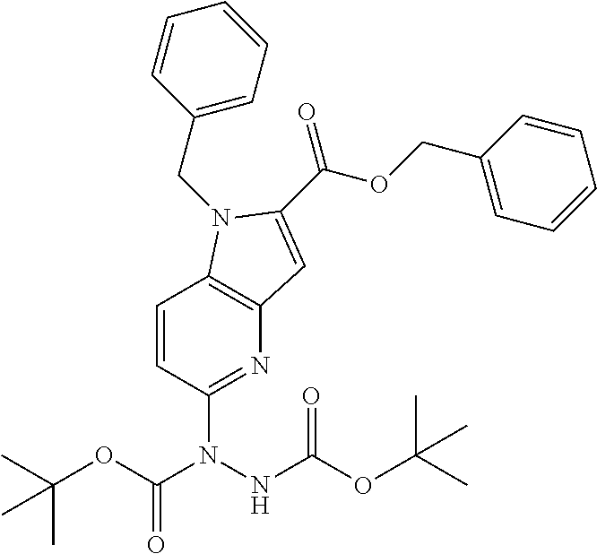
C12=C(N(CC3=CC=CC=C3)C(C(=O)OCC3=CC=CC=C3)=C1)C=CC(N(C(OC(C)(C)C)=O)NC(OC(C)(C)C)=O)=N2
